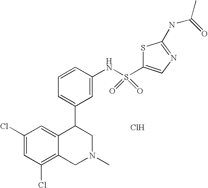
C1(Cl)=C2C(=CC(Cl)=C1)C(C1=CC=CC(NS(=O)(=O)C3=CN=C(NC(C)=O)S3)=C1)CN(C)C2.Cl
